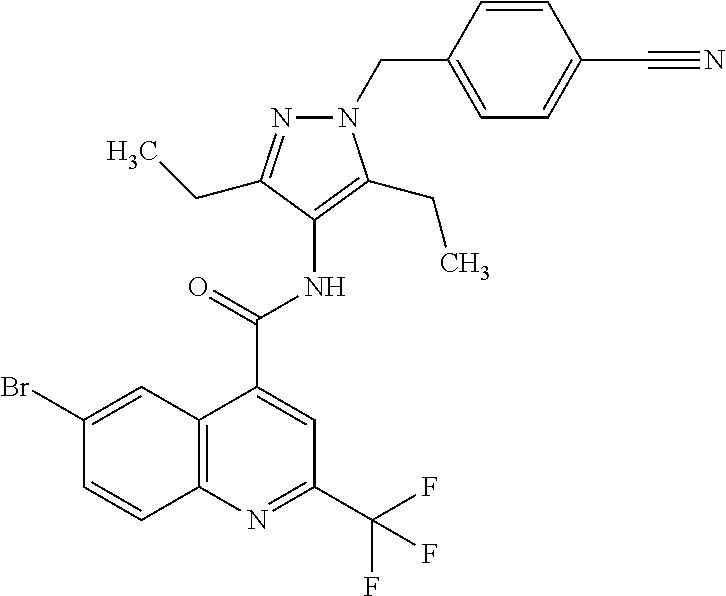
C1(CN2N=C(CC)C(NC(C3=CC(C(F)(F)F)=NC4=C3C=C(Br)C=C4)=O)=C2CC)=CC=C(C#N)C=C1
